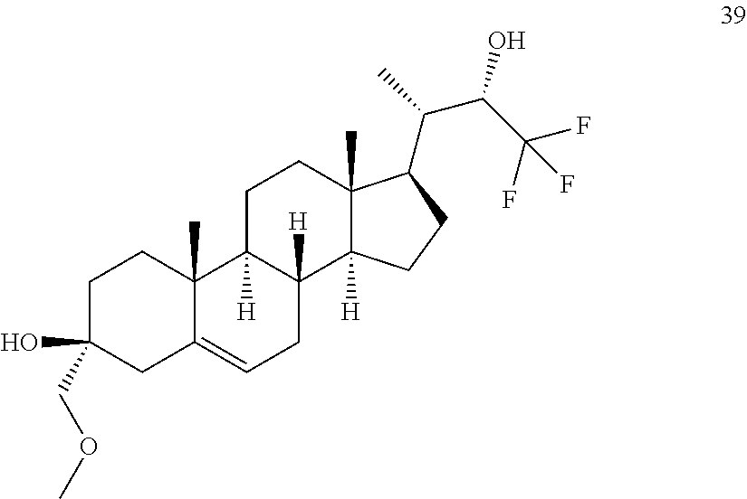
C1C(COC)(O)CC2=CCC3([H])C([H])(C2(C)C1)CCC1(C)C3([H])CCC1C(C)C(C(F)(F)F)O
